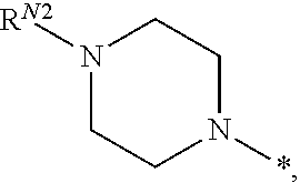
N1([RN2])CCN(*)CC1
